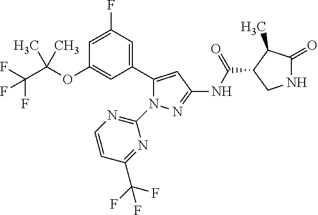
N1C(=O)C(C)C(C(NC2=NN(C3=NC=CC(C(F)(F)F)=N3)C(C3=CC(F)=CC(OC(C(F)(F)F)(C)C)=C3)=C2)=O)C1
